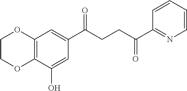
C12=C(C(O)=CC(C(CCC(C3=NC=CC=C3)=O)=O)=C1)OCCO2
